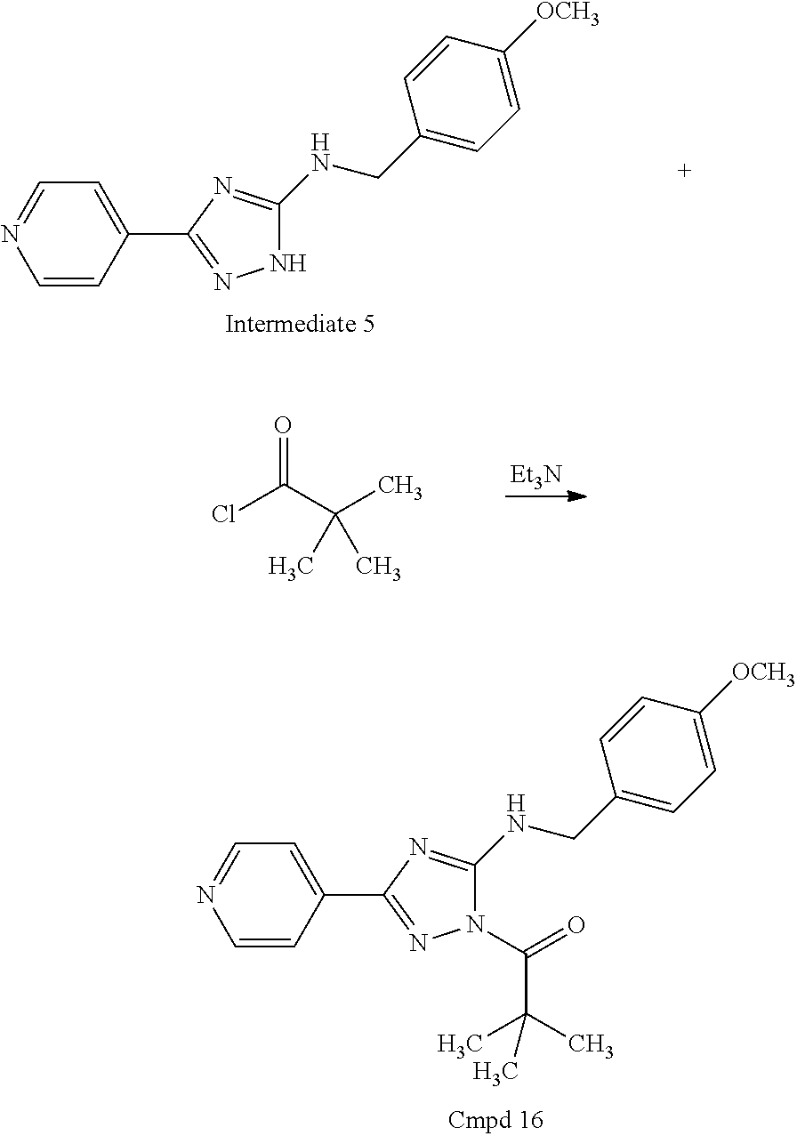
C1=CC(C2=NNC(NCC3=CC=C([OCH3])C=C3)=N2)=CC=N1.[Et3N].O=C(C(C)(C)C)Cl.C1=CC(C2=NN(C(=O)C(C)(C)C)C(NCC3=CC=C([OCH3])C=C3)=N2)=CC=N1
